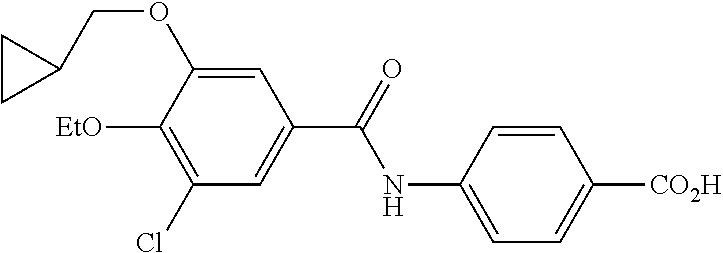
C1=C(NC(=O)C2=CC(Cl)=C([EtO])C(OCC3CC3)=C2)C=CC([CO2H])=C1
